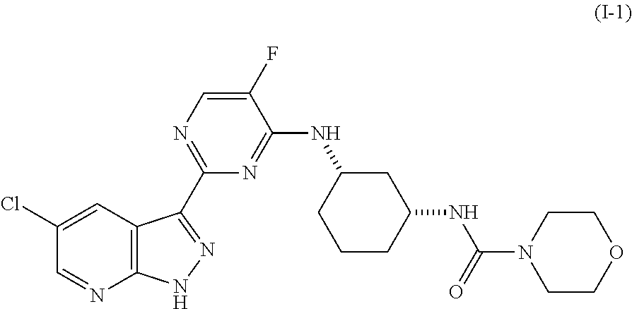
C12=C(C=C(Cl)C=N1)C(C1=NC=C(F)C(NC3CCCC(NC(N4CCOCC4)=O)C3)=N1)=NN2
